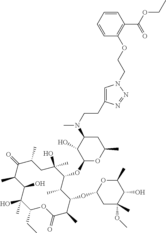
C1(CC)C(C)(O)C(O)C(C)C(=O)C(C)CC(O)(C)C(OC2OC(C)CC(N(C)CCC3=CN(CCOC4=C(C(OCC)=O)C=CC=C4)N=N3)C2O)C(C)C(OC2CC(C)(OC)C(O)C(C)O2)C(C)C(=O)O1
